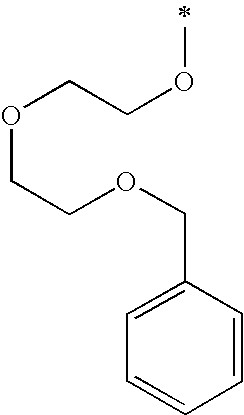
O(CCOC)CCOCC1=CC=CC=C1
